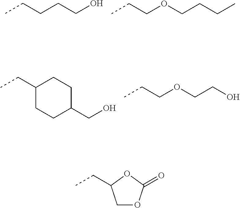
CCCCCO.CCCOCCCC.C1(CC)CCC(CO)CC1.CCCOCCO.C1OC(=O)OC1CC
